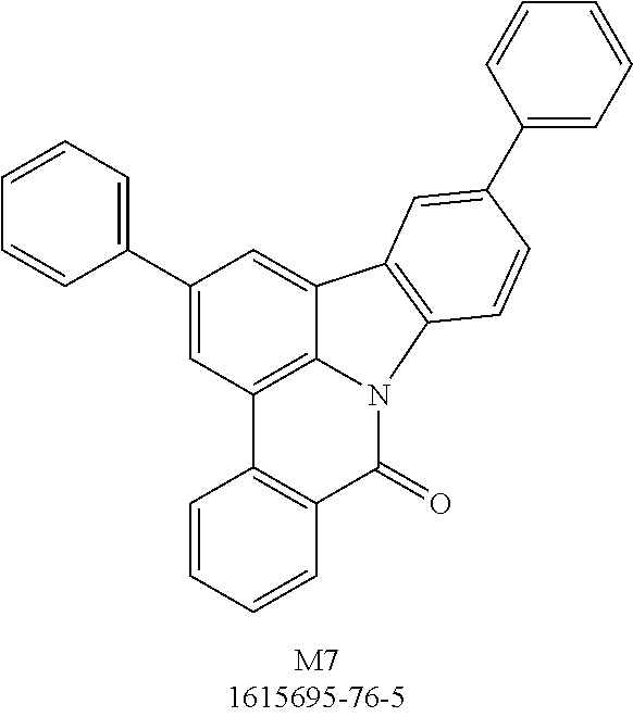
C1(C2=CC=CC=C2)=CC2=C3C(=C1)C1=C(N3C(=O)C3=C2C=CC=C3)C=CC(C2=CC=CC=C2)=C1
